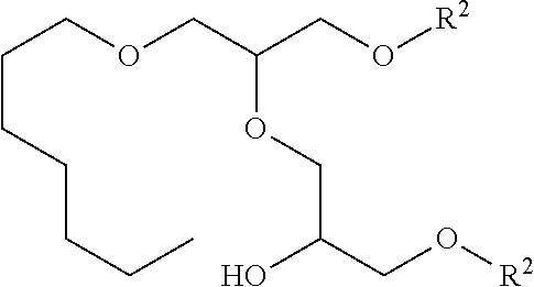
O(CC(CO[R2])OCC(CO[R2])O)CCCCCCC
